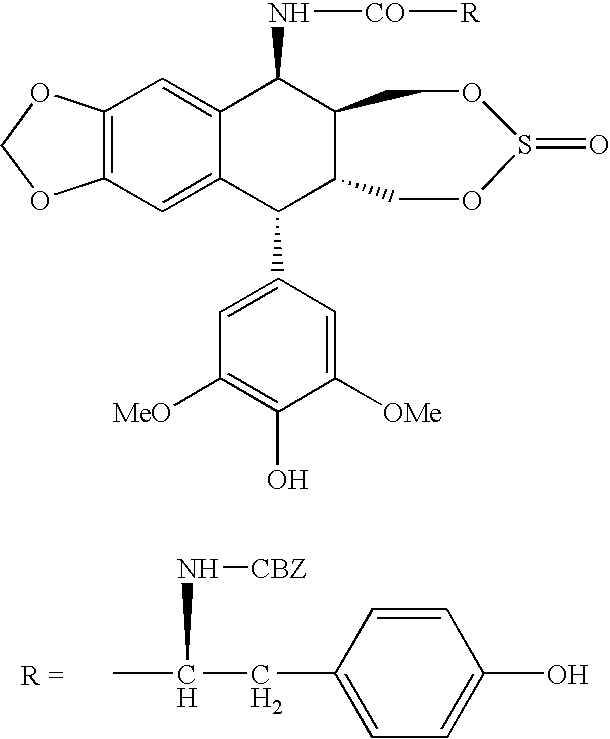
C12=C(C=C3C(=C1)C(N[CO][R])C1C(C3C3=CC([MeO])=C(O)C([OMe])=C3)COS(=O)OC1)OCO2.CC(CC1=CC=C(O)C=C1)N[CBZ]
